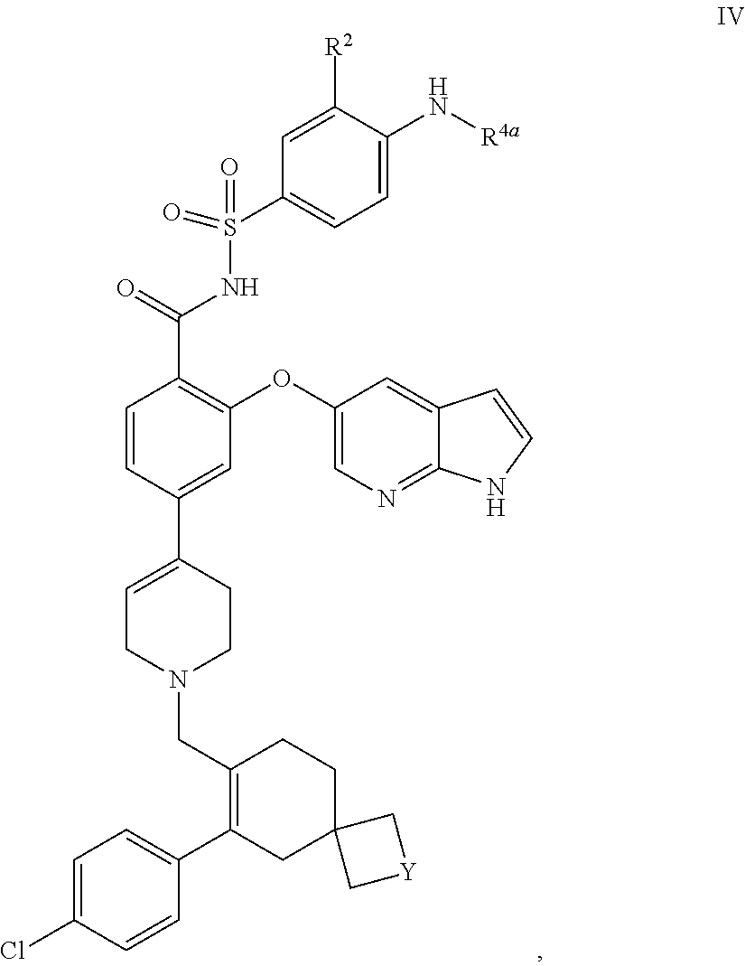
C1=CC(C2=CCN(CC3=C(C4=CC=C(Cl)C=C4)CC4(CC3)C[Y]C4)CC2)=CC(OC2=CN=C3C(=C2)C=CN3)=C1C(=O)NS(C1=CC=C(N[R4a])C([R2])=C1)(=O)=O
